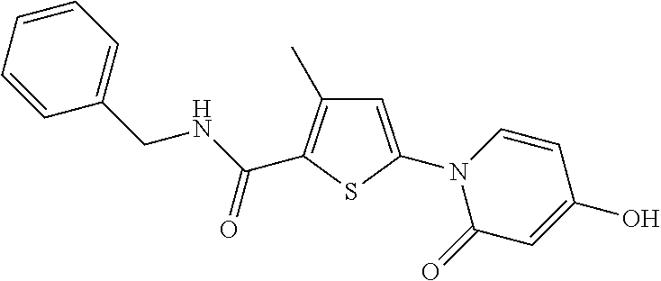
C1(CNC(=O)C2=C(C)C=C(N3C(=O)C=C(O)C=C3)S2)=CC=CC=C1
